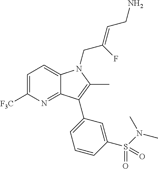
C1=C([F3C])N=C2C(=C1)N(CC(=CCN)F)C(C)=C2C1=CC=CC(S(=O)(=O)N(C)C)=C1
